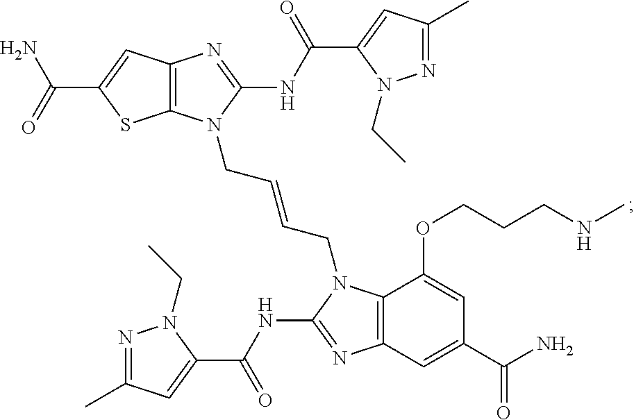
C12=C(N=C(NC(C3=CC(C)=NN3CC)=O)N1CC=CCN1C3=C(N=C1NC(C1=CC(C)=NN1CC)=O)C=C(C(=O)N)C=C3OCCCNC)C=C(C(=O)N)S2
